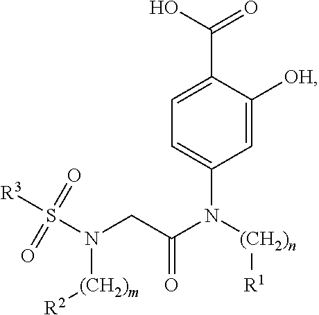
C1=C([OH])C(C(O)=O)=CC=C1N(C(CN(S([R3])(=O)=O)[(CH2)m][R2])=O)[(CH2)n][R1]
